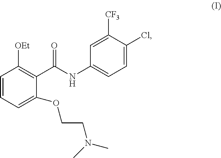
C1=CC=C(OCCN(C)C)C(C(=O)NC2=CC=C(Cl)C([CF3])=C2)=C1[OEt]
